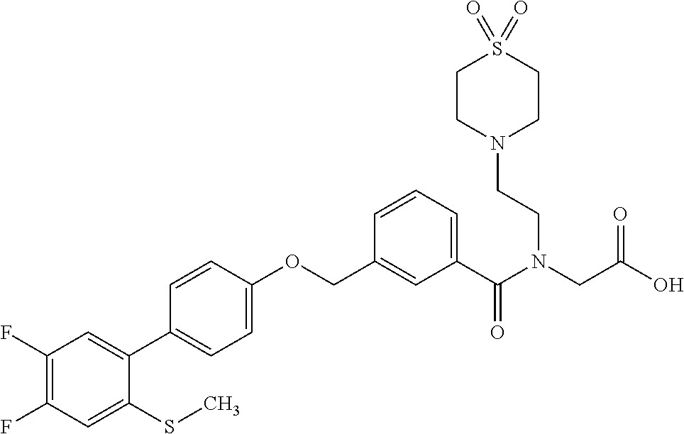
C1(F)=C(F)C=C(SC)C(C2=CC=C(OCC3=CC(C(N(CCN4CCS(=O)(=O)CC4)CC(O)=O)=O)=CC=C3)C=C2)=C1
